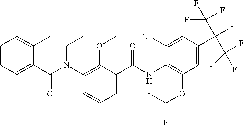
C1=CC=C(C(N(C2=C(OC)C(C(NC3=C(OC(F)F)C=C(C(F)(C(F)(F)F)C(F)(F)F)C=C3Cl)=O)=CC=C2)CC)=O)C(C)=C1
